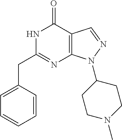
C1=CC(CC2=NC3=C(C(=O)N2)C=NN3C2CCN(C)CC2)=CC=C1
